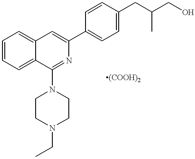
C1=CC=C2C(=C1)C=C(C1=CC=C(CC(CO)C)C=C1)N=C2N1CCN(CC)CC1
